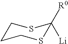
C1CCSC([R0])([Li])S1
